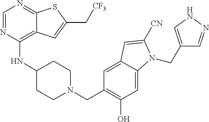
C1=NC(NC2CCN(CC3=C(O)C=C4C(=C3)C=C([CN])N4CC3=CNN=C3)CC2)=C2C(=N1)SC(C[CF3])=C2
